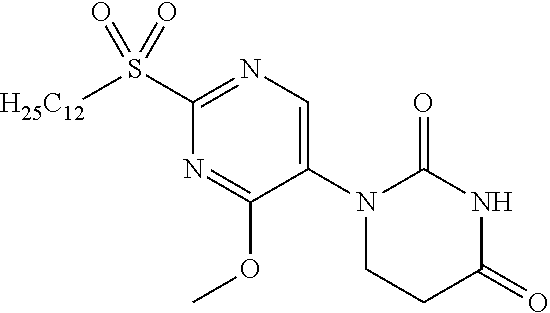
[H25C12]S(C1=NC=C(N2CCC(=O)NC2=O)C(OC)=N1)(=O)=O
